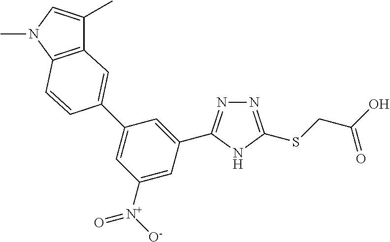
N1=C(SCC(O)=O)NC(C2=CC(C3=CC4=C(N(C)C=C4C)C=C3)=CC([N+]([O-])=O)=C2)=N1
